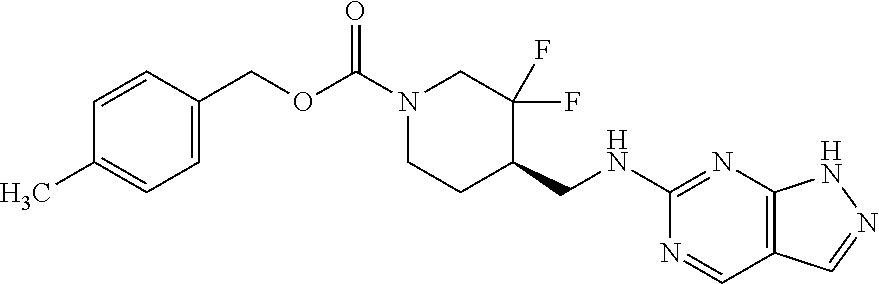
C1C(CNC2=NC3=C(C=N2)C=NN3)C(F)(F)CN(C(OCC2=CC=C(C)C=C2)=O)C1
